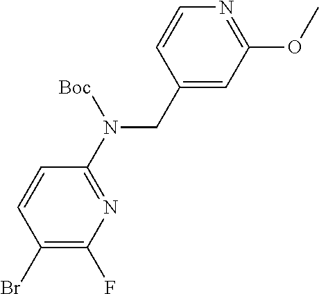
C1(N(CC2=CC(OC)=NC=C2)[Boc])=NC(F)=C(Br)C=C1
